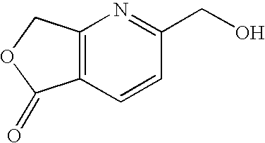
C12=C(COC1=O)N=C(CO)C=C2
